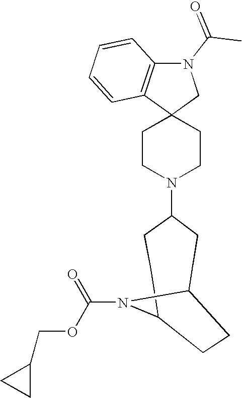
C1CN(C2CCC3N(C(OCC4CC4)=O)C(CC2)CC3)CCC12CN(C(C)=O)C1=C2C=CC=C1
